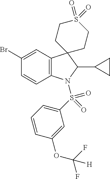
C12=C(C=C(Br)C=C1)C1(C(C3CC3)N2S(C2=CC=CC(OC(F)(F)[H])=C2)(=O)=O)CCS(=O)(=O)CC1
